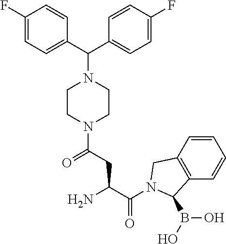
C(C(N)CC(N1CCN(C(C2=CC=C(F)C=C2)C2=CC=C(F)C=C2)CC1)=O)(=O)N1CC2=C(C=CC=C2)C1B(O)O
